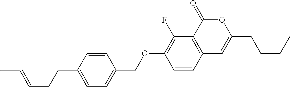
C12=C(C(=O)OC(CCCC)=C1)C(F)=C(OCC1=CC=C(CCC=CC)C=C1)C=C2
